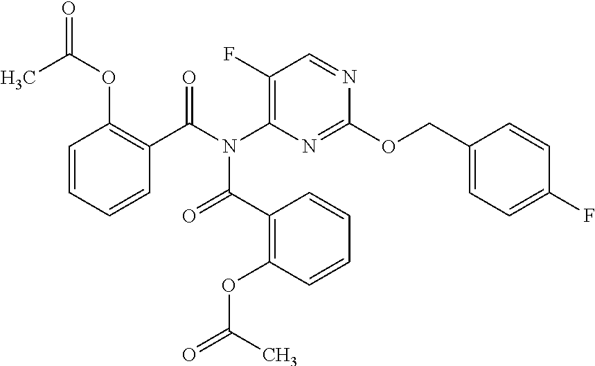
C1(C(N(C2=C(F)C=NC(OCC3=CC=C(F)C=C3)=N2)C(C2=C(OC(=O)C)C=CC=C2)=O)=O)=C(OC(=O)C)C=CC=C1
